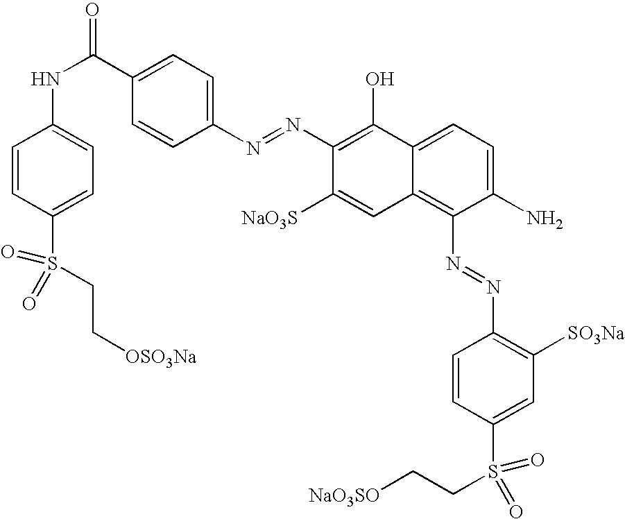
C1=CC(N=NC2=C(O)C3=CC=C(N)C(N=NC4=C([SO3Na])C=C(S(CC[NaO3SO])(=O)=O)C=C4)=C3C=C2[NaO3S])=CC=C1C(NC1=CC=C(S(CC[OSO3Na])(=O)=O)C=C1)=O
